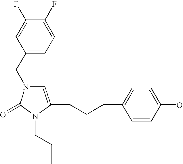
C1(CN2C=C(CCCC3=CC=C(O)C=C3)N(CCC)C2=O)=CC=C(F)C(F)=C1
